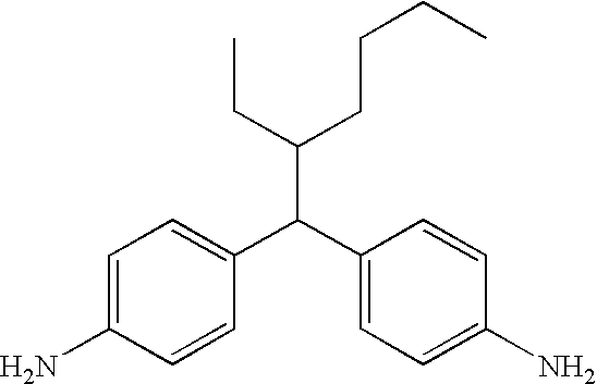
C(C(C1=CC=C(N)C=C1)C1=CC=C(N)C=C1)(CCCC)CC
